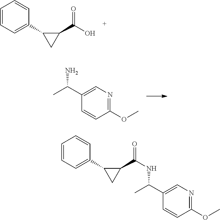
C1=CC=C(C2CC2C(O)=O)C=C1.C1(OC)=NC=C(C(C)N)C=C1.C1=CC=C(C2CC2C(=O)NC(C2=CN=C(OC)C=C2)C)C=C1
